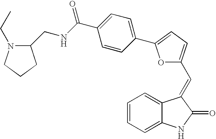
C1=CC=C2C(=C1)C(=CC1=CC=C(C3=CC=C(C(NCC4N(CC)CCC4)=O)C=C3)O1)C(=O)N2
